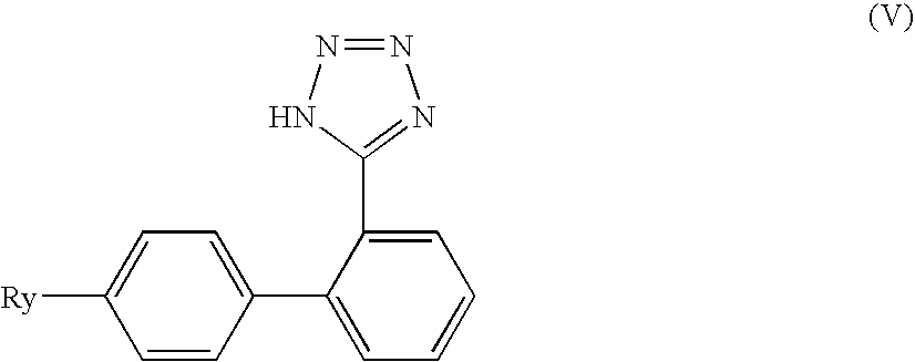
[Ry]C1=CC=C(C2=CC=CC=C2C2=NN=NN2)C=C1
